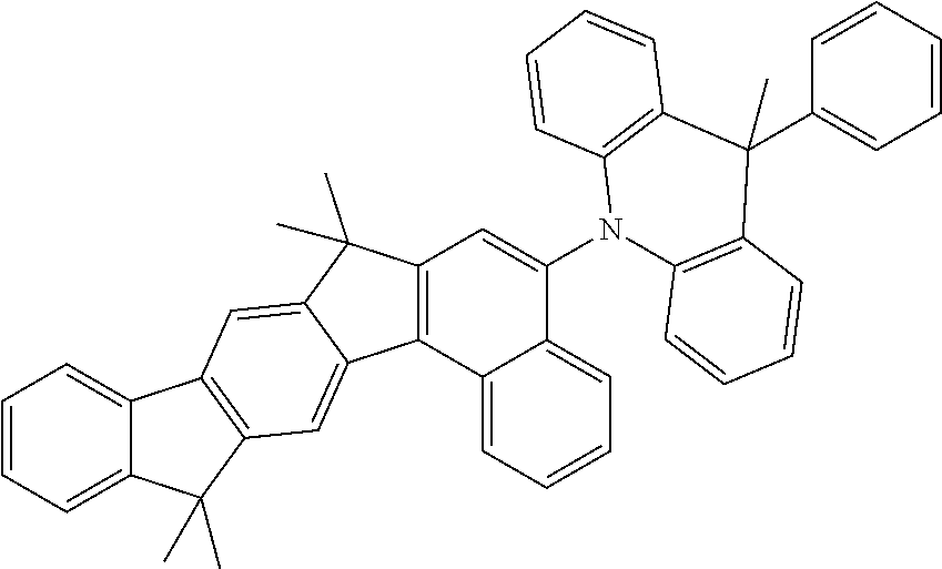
C12=CC=CC=C1C(C)(C)C1=C2C=C2C(C)(C)C3=C(C2=C1)C1=CC=CC=C1C(N1C2=C(C=CC=C2)C(C2=CC=CC=C2)(C)C2=C1C=CC=C2)=C3
